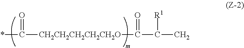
*C([CH2CH2CH2CH2CH2O]C(C(C)[R1])=O)=O
